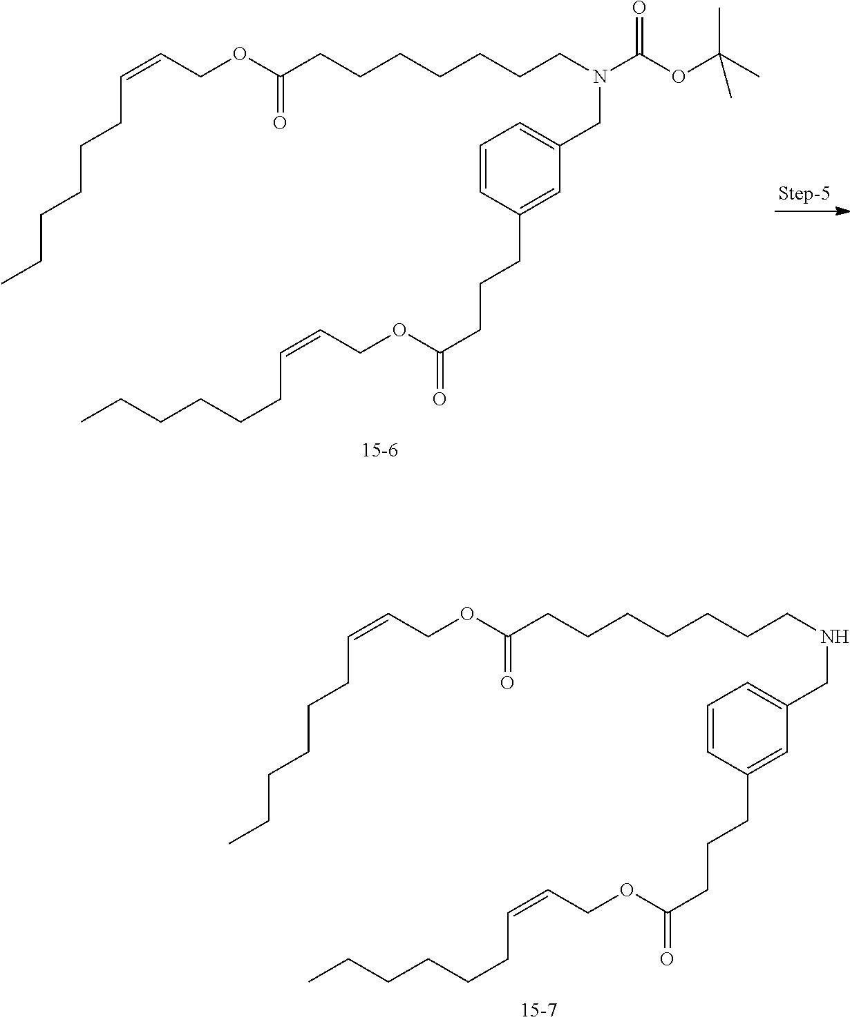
C1=CC(CCCC(=O)OCC=CCCCCCC)=CC(CN(CCCCCCCC(OCC=CCCCCCC)=O)C(OC(C)(C)C)=O)=C1.C1=CC(CCCC(=O)OCC=CCCCCCC)=CC(CNCCCCCCCC(OCC=CCCCCCC)=O)=C1
